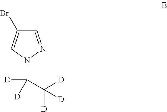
C1=NN(C([D])(C([D])([D])[D])[D])C=C1Br
